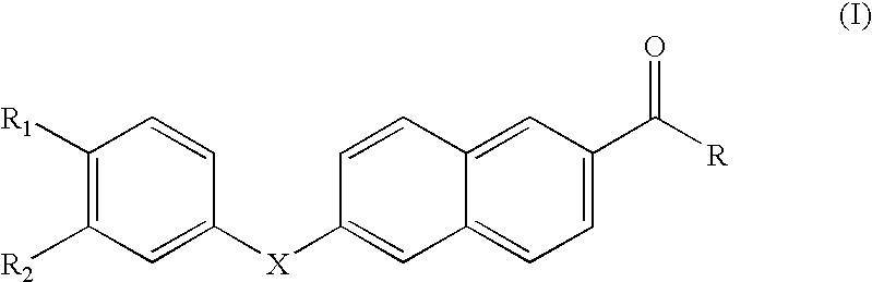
C1([R1])=C([R2])C=C([X]C2=CC3=CC=C(C([R])=O)C=C3C=C2)C=C1
